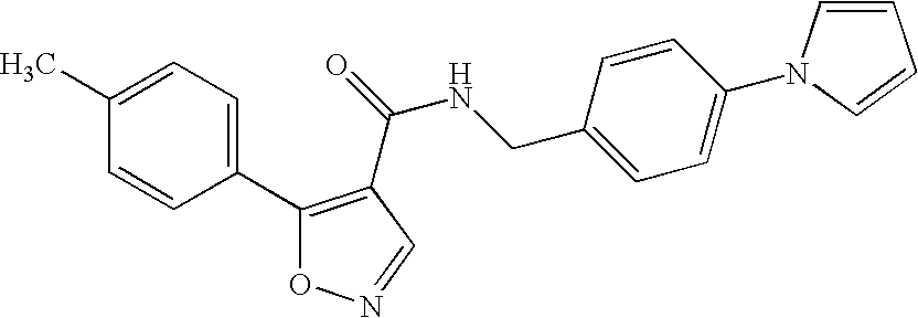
C1(C2=C(C(NCC3=CC=C(N4C=CC=C4)C=C3)=O)C=NO2)=CC=C(C)C=C1
